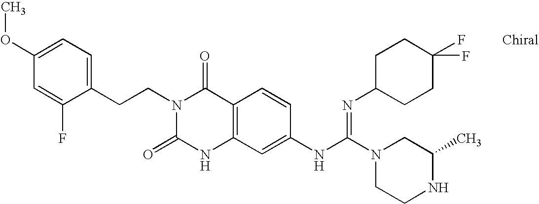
C1=C(OC)C=C(F)C(CCN2C(=O)NC3=C(C2=O)C=CC(NC(N2CCNC(C)C2)=NC2CCC(F)(F)CC2)=C3)=C1
